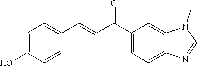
C1=C(O)C=CC(C=CC(C2=CC=C3C(=C2)N(C)C(C)=N3)=O)=C1
